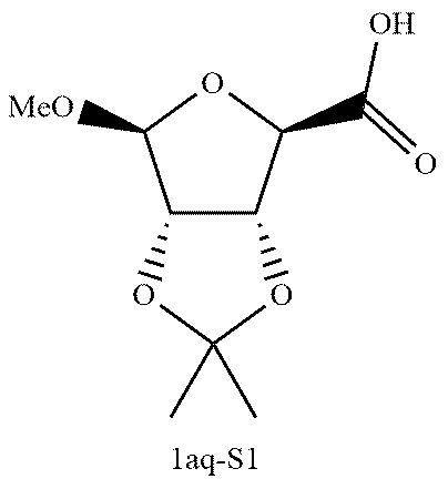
C12C(C(C(O)=O)OC1[MeO])OC(C)(C)O2
